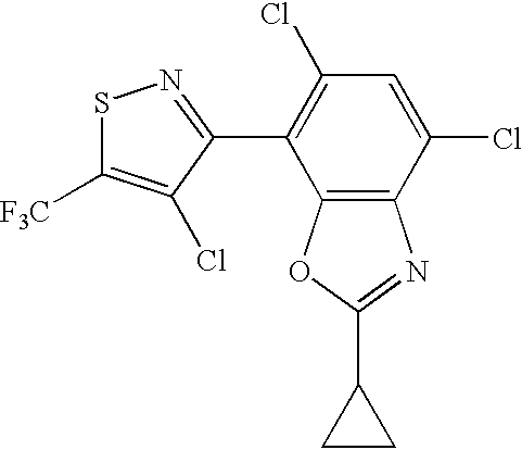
S1C([F3C])=C(Cl)C(C2=C(Cl)C=C(Cl)C3=C2OC(C2CC2)=N3)=N1
